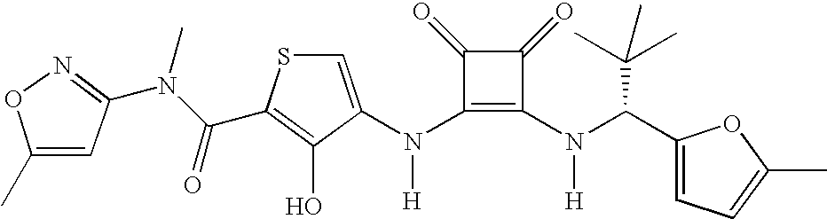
N(C1=C(N(C(C2=CC=C(C)O2)C(C)(C)C)[H])C(=O)C1=O)([H])C1=CSC(C(N(C)C2=NOC(C)=C2)=O)=C1O
